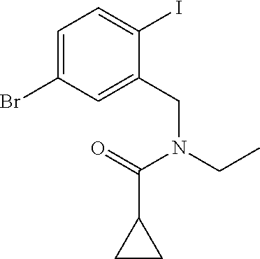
C1=C(Br)C=C(CN(C(C2CC2)=O)CC)C(I)=C1
